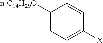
C1([n-C14H29O])=CC=C([X])C=C1
